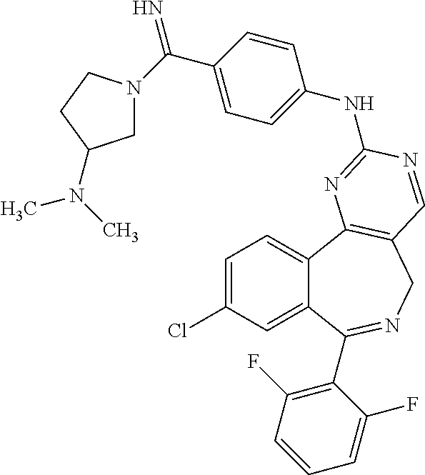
C1=C(Cl)C=C2C(=C1)C1=C(CN=C2C2=C(F)C=CC=C2F)C=NC(NC2=CC=C(C(=N)N3CC(N(C)C)CC3)C=C2)=N1
